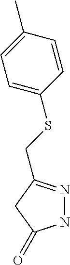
N1N=C(CSC2=CC=C(C)C=C2)CC1=O
